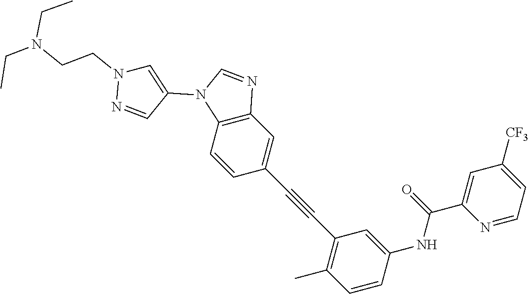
C1=CC2=C(C=C1C#CC1=C(C)C=CC(NC(C3=CC([CF3])=CC=N3)=O)=C1)N=CN2C1=CN(CCN(CC)CC)N=C1
